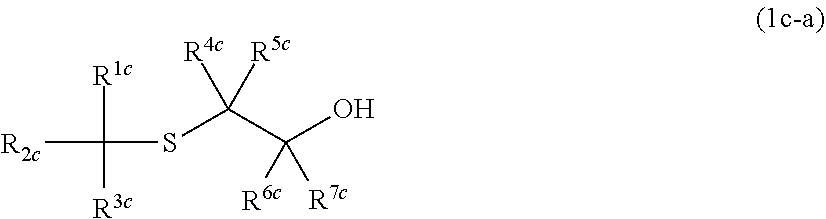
S(C(C([R6c])([R7c])O)([R5c])[R4c])C([R1c])([R3c])[R2c]
